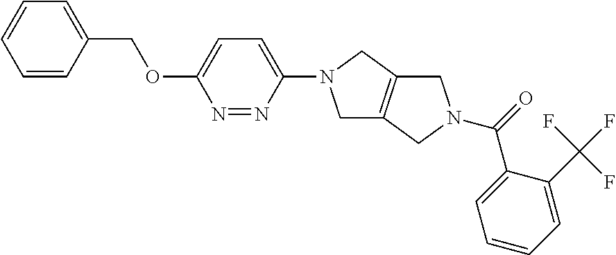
C1(COC2=CC=C(N3CC4=C(C3)CN(C(C3=CC=CC=C3C(F)(F)F)=O)C4)N=N2)=CC=CC=C1
